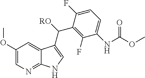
C1(OC)=CN=C2C(=C1)C(C([RO])C1=C(F)C(NC(=O)OC)=CC=C1F)=CN2
